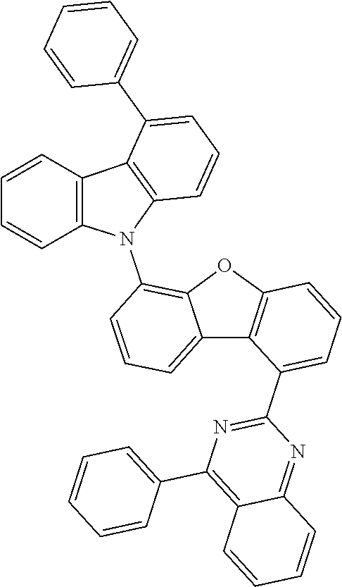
N1=C(C2=CC=CC3=C2C2=CC=CC(N4C5=C(C6=C4C=CC=C6)C(C4=CC=CC=C4)=CC=C5)=C2O3)N=C2C(=C1C1=CC=CC=C1)C=CC=C2
